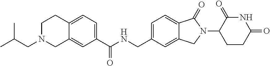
C1(C(NCC2=CC=C3C(=C2)CN(C2CCC(=O)NC2=O)C3=O)=O)=CC=C2C(=C1)CN(CC(C)C)CC2
